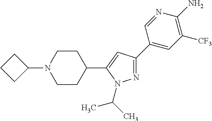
N1=C(C2=CC([CF3])=C(N)N=C2)C=C(C2CCN(C3CCC3)CC2)N1C(C)C
